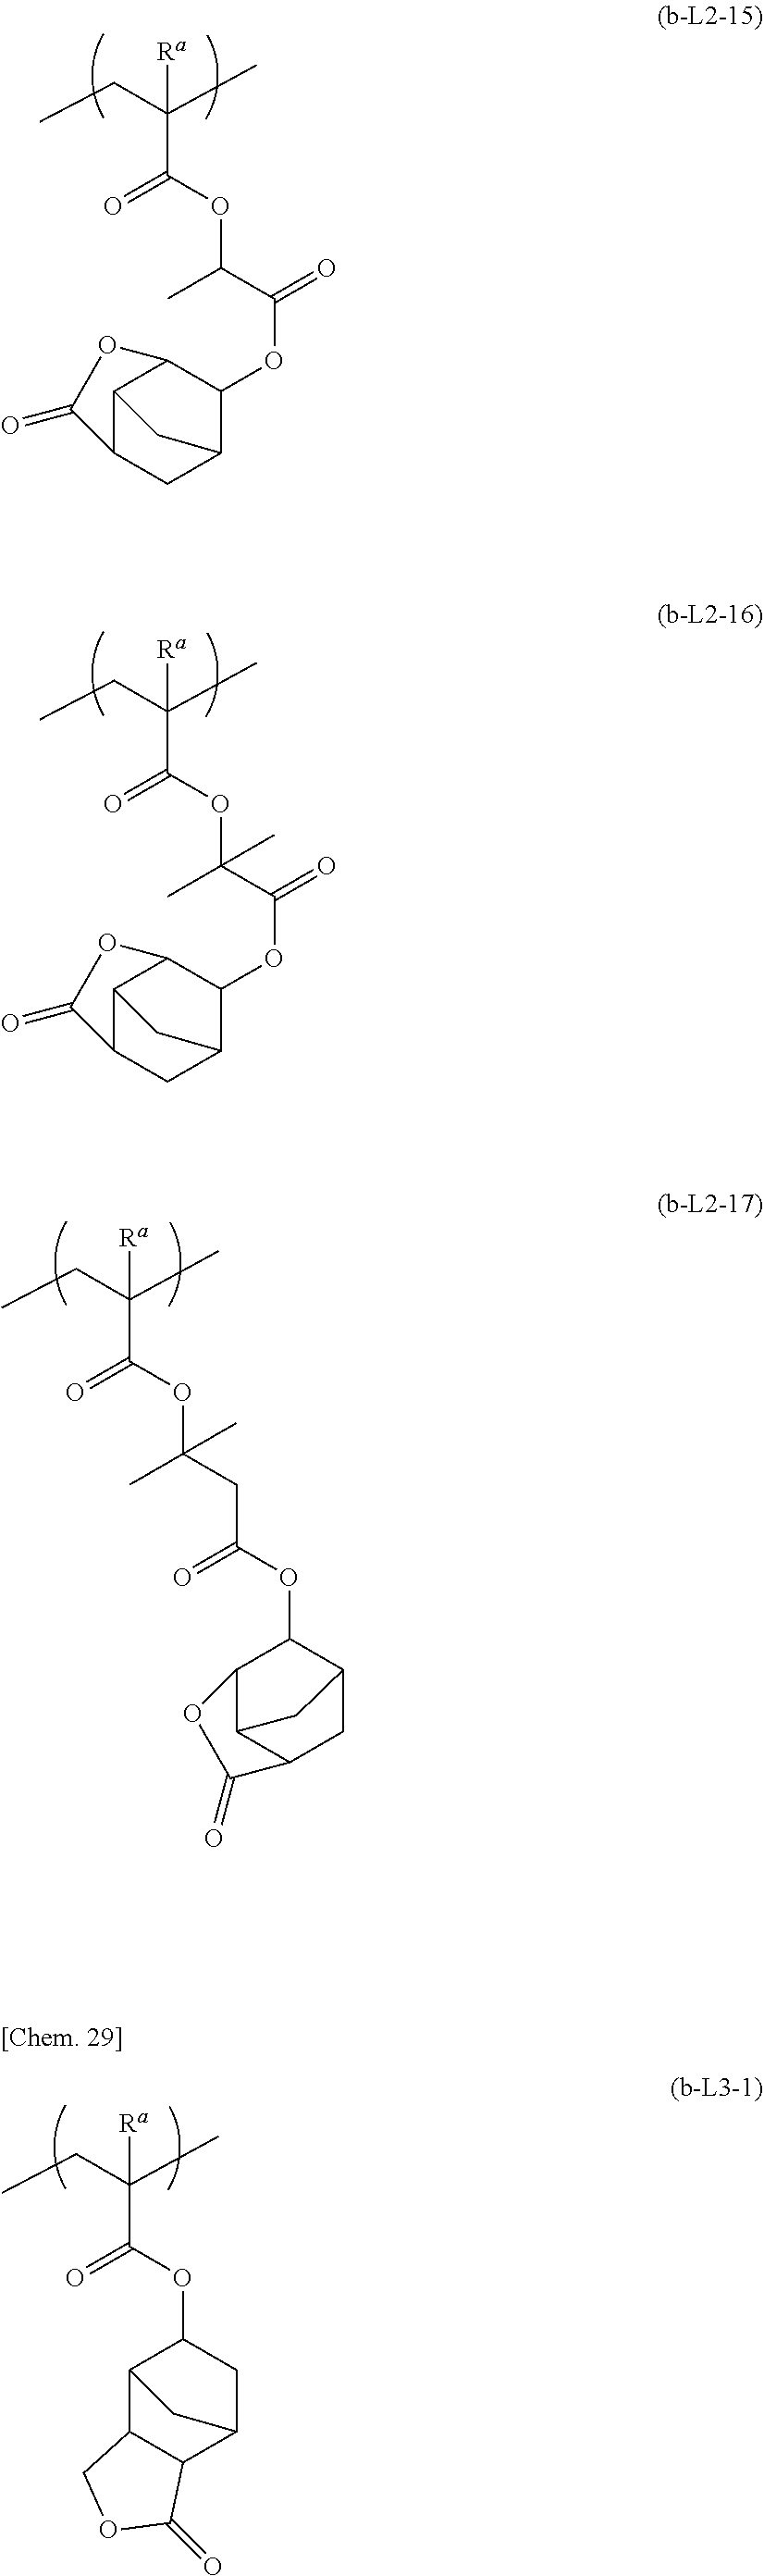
C(C(OC(C(OC1C2C3C(CC1C3)C(=O)O2)=O)C)=O)(CC)(C)[Ra].C(C(OC(C(OC1C2C3C(CC1C3)C(=O)O2)=O)(C)C)=O)(CC)(C)[Ra].C(C(OC(CC(OC1C2C3C(CC1C3)C(=O)O2)=O)(C)C)=O)(CC)(C)[Ra].C(C(OC1C2C3C(C(C1)C2)C(=O)OC3)=O)(CC)(C)[Ra]
